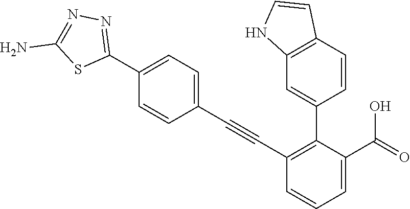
C1=C(C2=NN=C(N)S2)C=CC(C#CC2=C(C3=CC4=C(C=C3)C=CN4)C(C(=O)O)=CC=C2)=C1
